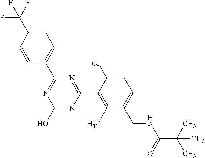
N1=C(C2=CC=C(C(F)(F)F)C=C2)N=C(C2=C(C)C(CNC(C(C)(C)C)=O)=CC=C2Cl)N=C1O
